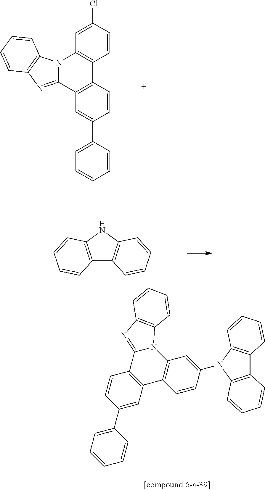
C1=C(Cl)C=CC2=C1N1C(=NC3=C1C=CC=C3)C1=C2C=CC(C2=CC=CC=C2)=C1.C12=C(NC3=C1C=CC=C3)C=CC=C2.C1(C2=CC3=C(C=C2)C2=NC4=C(N2C2=C3C=CC(N3C5=C(C6=C3C=CC=C6)C=CC=C5)=C2)C=CC=C4)=CC=CC=C1
